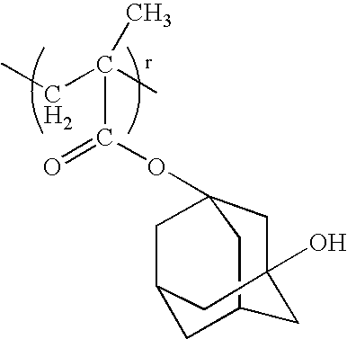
CCC(C)(C(OC12CC3(O)CC(C1)CC(C2)C3)=O)C
